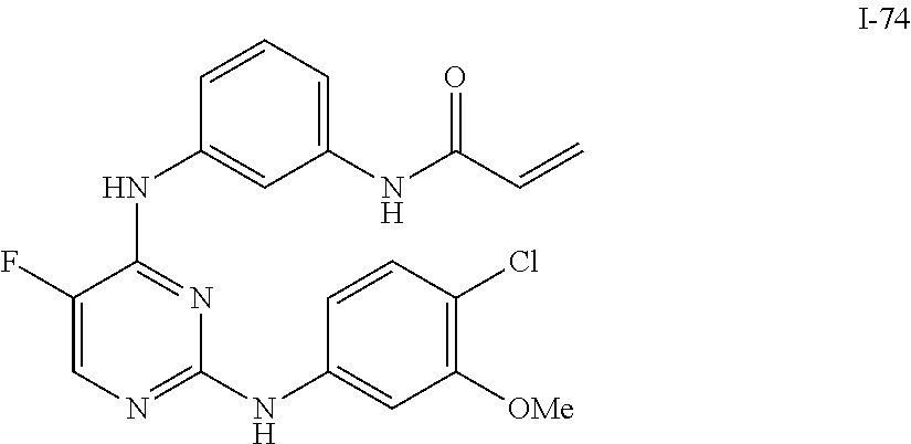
C1=CC=C(NC(C=C)=O)C=C1NC1=NC(NC2=CC([OMe])=C(Cl)C=C2)=NC=C1F
